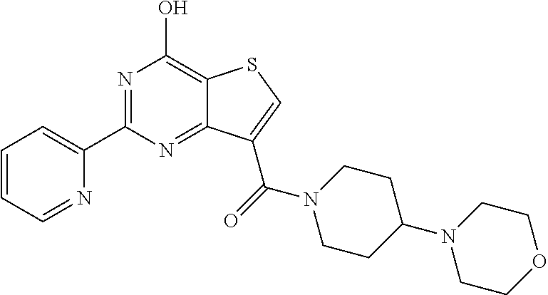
N1=C(C2=CC=CC=N2)N=C2C(=C1O)SC=C2C(=O)N1CCC(N2CCOCC2)CC1
